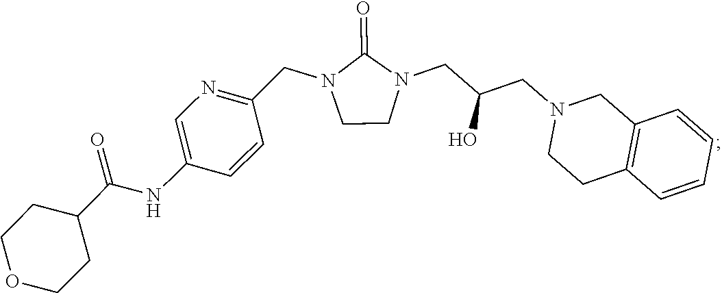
C12=C(C=CC=C1)CCN(CC(CN1C(=O)N(CC3=NC=C(NC(C4CCOCC4)=O)C=C3)CC1)O)C2
